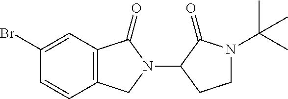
C1(Br)=CC2=C(C=C1)CN(C1C(=O)N(C(C)(C)C)CC1)C2=O
